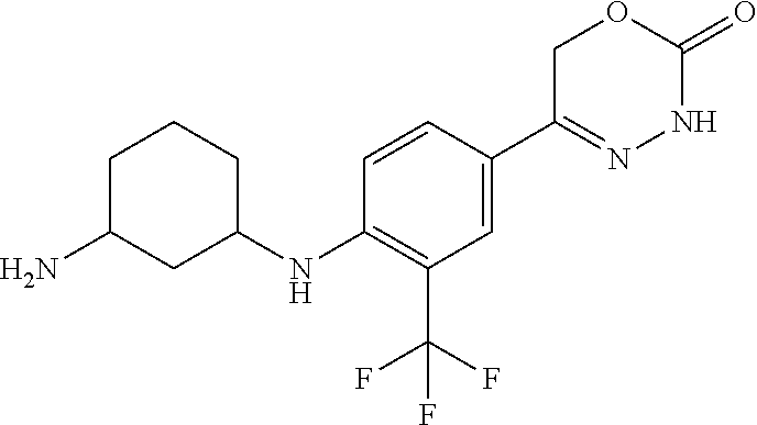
C1=CC(C2=NNC(=O)OC2)=CC(C(F)(F)F)=C1NC1CCCC(N)C1
